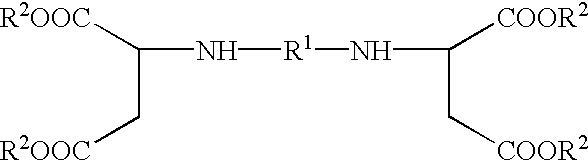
[R2OOC]C(C[R2OOC])N[R1]NC([COOR2])C[COOR2]
